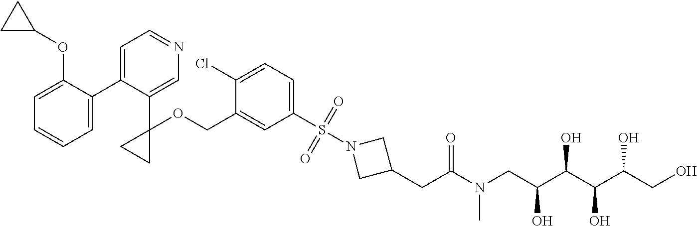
C1=C(C2=CC=NC=C2C2(OCC3=CC(S(=O)(=O)N4CC(CC(N(CC(C(C(C(CO)O)O)O)O)C)=O)C4)=CC=C3Cl)CC2)C(OC2CC2)=CC=C1
